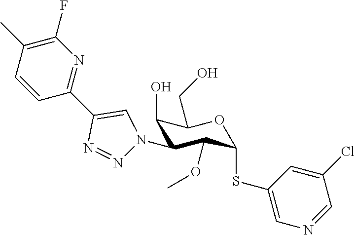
C1(O)C(N2N=NC(C3=NC(F)=C(C)C=C3)=C2)C(OC)C(SC2=CN=CC(Cl)=C2)OC1CO
